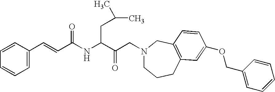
N1(CC(C(NC(C=CC2=CC=CC=C2)=O)CC(C)C)=O)CCCC2=C(C1)C=CC(OCC1=CC=CC=C1)=C2
